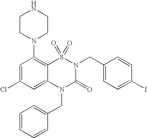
C1=C(Cl)C=C2C(=C1N1CCNCC1)S(=O)(=O)N(CC1=CC=C(I)C=C1)C(=O)N2CC1=CC=CC=C1
